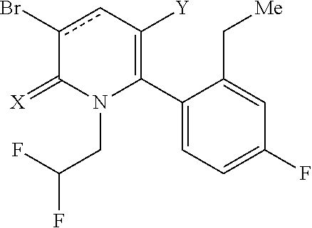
C1(C2=C([Y])cc(Br)C(=[X])N2CC(F)F)=CC=C(F)C=C1C[Me]
